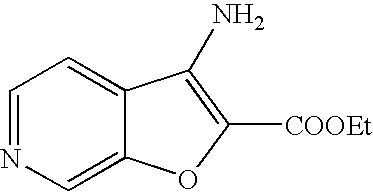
C1=NC=C2C(=C1)C(N)=C([COOEt])O2
